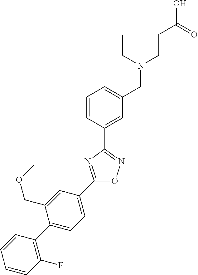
C1=CC(C2=NOC(C3=CC=C(C4=C(F)C=CC=C4)C(COC)=C3)=N2)=CC(CN(CCC(O)=O)CC)=C1
